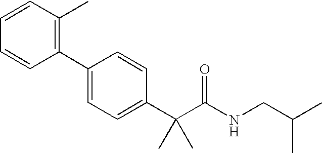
C1(C2=C(C)C=CC=C2)=CC=C(C(C(NCC(C)C)=O)(C)C)C=C1
